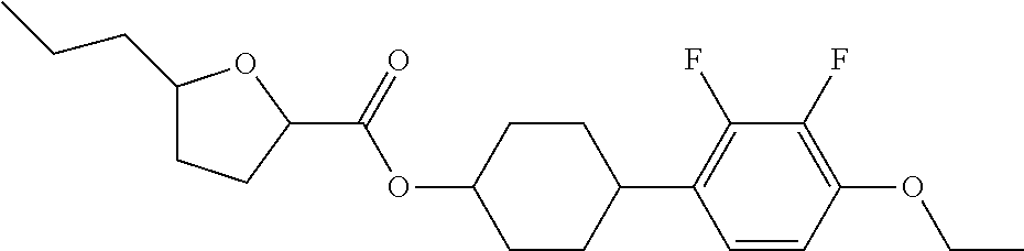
C1(CCC)CCC(C(OC2CCC(C3=C(F)C(F)=C(OCC)C=C3)CC2)=O)O1
